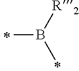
B([R2])(C)C
